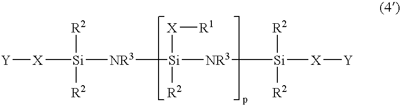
[Si]([X][R1])([R2])([NR3][Si]([R2])([R2])[X][Y])[NR3][Si]([R2])([R2])[X][Y]
